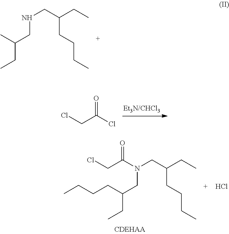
C(CC)(C)CNCC(CC)CCCC.O=C(Cl)CCl.C(CC)(CCCC)CN(CC(CC)CCCC)C(CCl)=O.Cl
